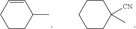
C1CCC(C)C=C1.C1CCC([CN])(C)CC1
